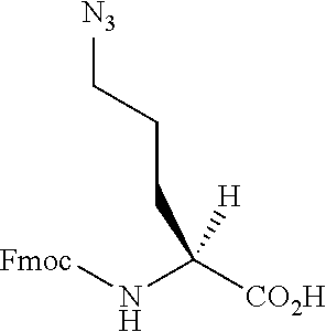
C(C(N[Fmoc])([CO2H])[H])CC[N3]
